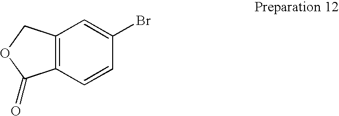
C12=C(C=CC(Br)=C1)C(=O)OC2
